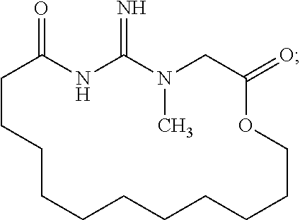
C1CCCCCCCCCCOC(=O)CN(C)C(=N)NC1=O
